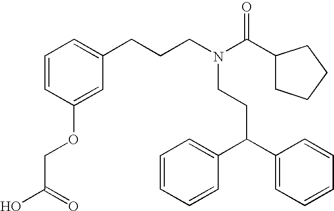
N(CCC(C1=CC=CC=C1)C1=CC=CC=C1)(CCCC1=CC=CC(OCC(O)=O)=C1)C(C1CCCC1)=O
